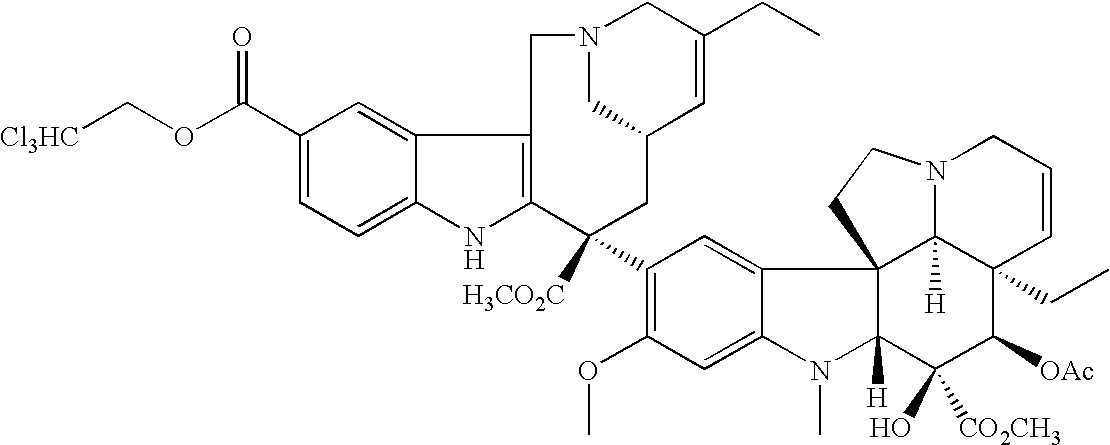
C1(C(OC[Cl3HC])=O)=CC=C2C(=C1)C1=C(N2)C([H3CO2C])(C2=C(OC)C=C3C(=C2)C24C([H])(N3C)C(O)([CO2CH3])C([OAc])C3(CC)C2([H])N(CC=C3)CC4)CC2C=C(CC)CN(C2)C1
